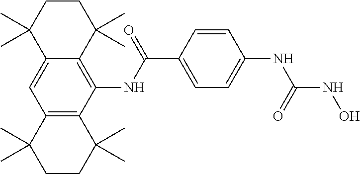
C12=CC3=C(C(NC(C4=CC=C(NC(NO)=O)C=C4)=O)=C1C(C)(C)CCC2(C)C)C(C)(C)CCC3(C)C
